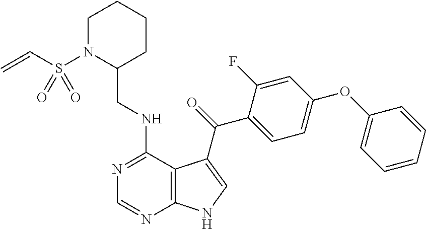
C1=CC=CC(OC2=CC=C(C(=O)C3=CNC4=C3C(NCC3CCCCN3S(C=C)(=O)=O)=NC=N4)C(F)=C2)=C1
